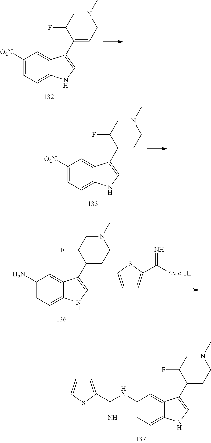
C1(NC(C2=CC=CS2)=N)=CC=C2C(=C1)C(C1CCN(C)CC1F)=CN2.C1([O2N])=CC=C2C(=C1)C(C1=CCN(C)CC1F)=CN2.C1([O2N])=CC=C2C(=C1)C(C1CCN(C)CC1F)=CN2.C1(N)=CC=C2C(=C1)C(C1CCN(C)CC1F)=CN2.C1=CSC(C([SMe])=N)=C1.I
